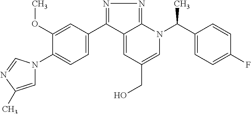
C1(C2=NN=C3C2=CC(CO)=CN3C(C2=CC=C(F)C=C2)C)=CC=C(N2C=C(C)N=C2)C(OC)=C1
